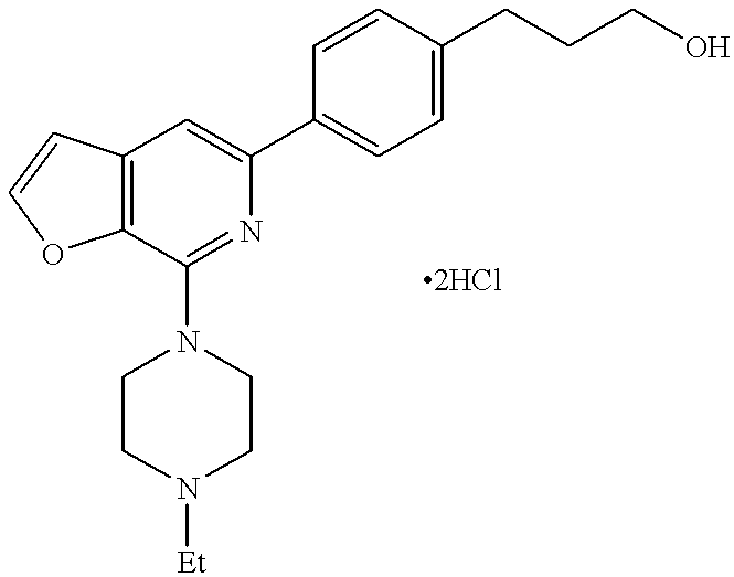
C12=C(C(N3CCN([Et])CC3)=NC(C3=CC=C(CCCO)C=C3)=C1)OC=C2
